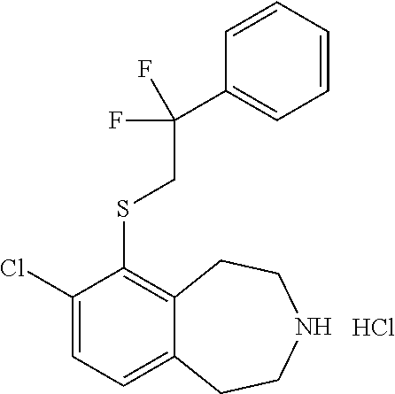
C1(Cl)=CC=C2C(=C1SCC(C1=CC=CC=C1)(F)F)CCNCC2.Cl
